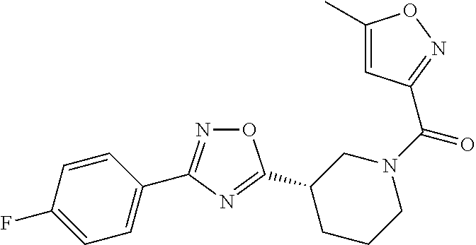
O1N=C(C2=CC=C(F)C=C2)N=C1C1CCCN(C(=O)C2=NOC(C)=C2)C1
